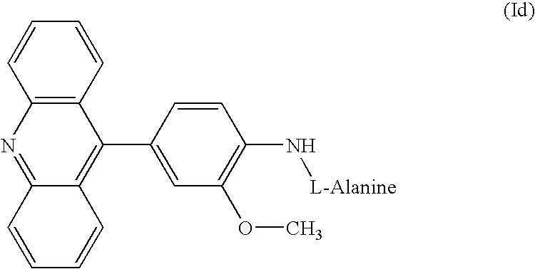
C12=C(C=CC=C1)C(C1=CC(OC)=C(N[L-Alanine])C=C1)=C1C(=N2)C=CC=C1
